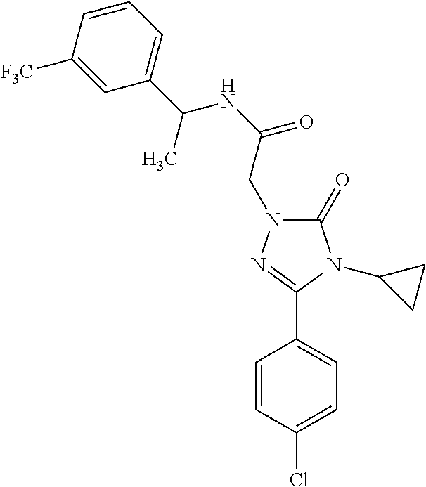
C1=CC([F3C])=CC(C(C)NC(=O)CN2C(=O)N(C3CC3)C(C3=CC=C(Cl)C=C3)=N2)=C1
